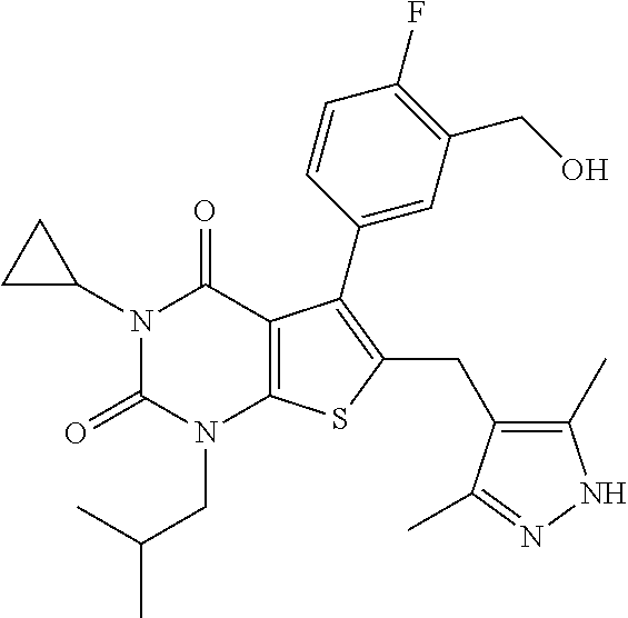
N1(C2CC2)C(=O)N(CC(C)C)C2=C(C1=O)C(C1=CC(CO)=C(F)C=C1)=C(CC1=C(C)NN=C1C)S2
